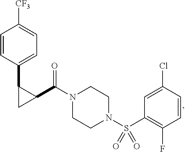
C1=CC(C2CC2C(N2CCN(S(C3=C(F)C=CC(Cl)=C3)(=O)=O)CC2)=O)=CC=C1[CF3]
